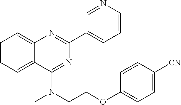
C1=CC=C2C(=C1)N=C(C1=CC=CN=C1)N=C2N(C)CCOC1=CC=C([CN])C=C1
